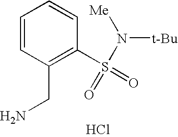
C1=CC(CN)=C(S(=O)(N([Me])[t-Bu])=O)C=C1.Cl
